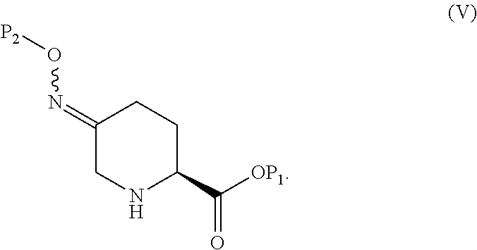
C1(=NO[P2])CNC(C([OP1])=O)CC1
